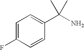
C1=C(F)C=CC(C(N)(C)C)=C1
